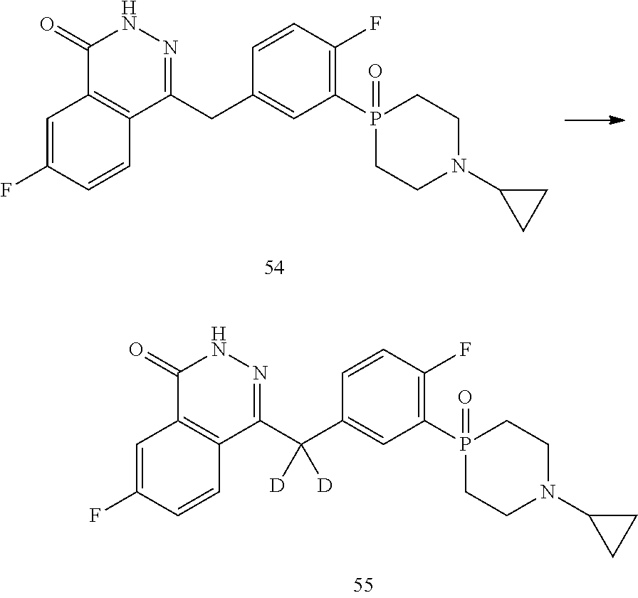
C1=CC(F)=C(P2(=O)CCN(C3CC3)CC2)C=C1CC1=NNC(=O)C2=C1C=CC(F)=C2.C1=CC(F)=C(P2(=O)CCN(C3CC3)CC2)C=C1C(C1=NNC(=O)C2=C1C=CC(F)=C2)([D])[D]
